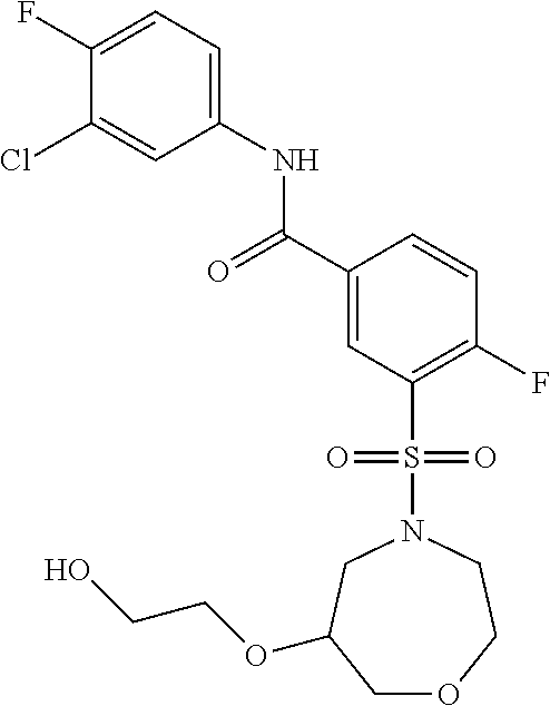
C1(F)=CC=C(NC(C2=CC(S(=O)(=O)N3CC(OCCO)COCC3)=C(F)C=C2)=O)C=C1Cl
